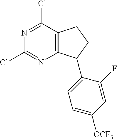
N1=C(Cl)C2=C(N=C1Cl)C(C1=CC=C([OCF3])C=C1F)CC2
